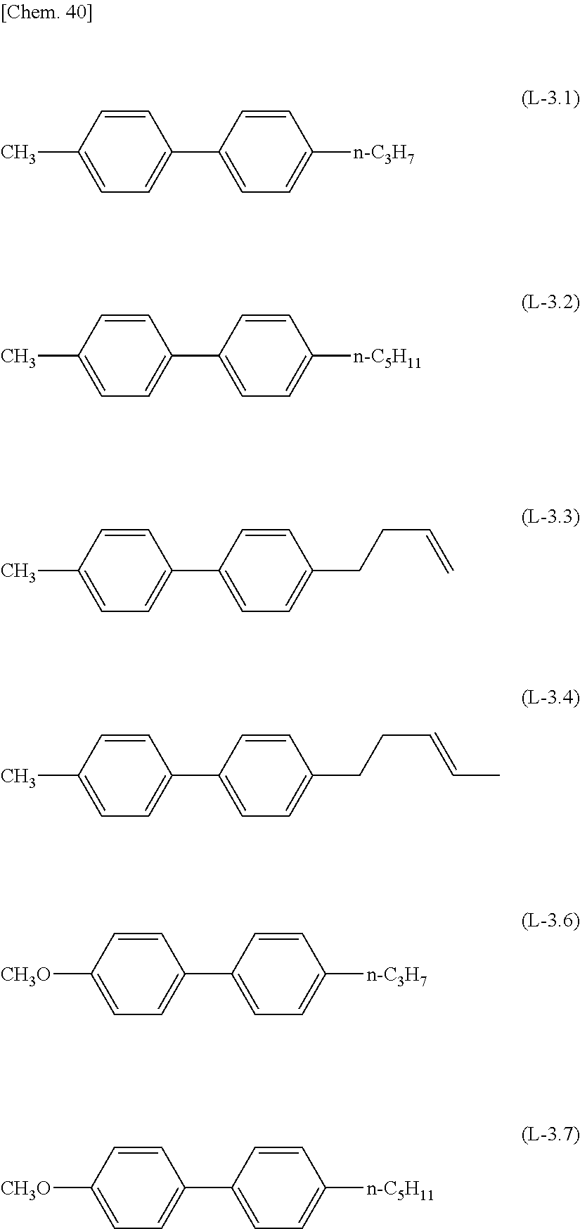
C1(C)=CC=C(C2=CC=C([n-C3H7])C=C2)C=C1.C1(C)=CC=C(C2=CC=C([n-C5H11])C=C2)C=C1.C1(C)=CC=C(C2=CC=C(CCC=C)C=C2)C=C1.C1(C)=CC=C(C2=CC=C(CCC=CC)C=C2)C=C1.C1([CH3O])=CC=C(C2=CC=C([n-C3H7])C=C2)C=C1.C1([CH3O])=CC=C(C2=CC=C([n-C5H11])C=C2)C=C1
